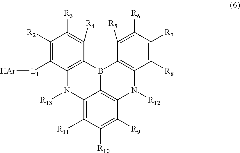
C12=C(N([R13])C3=C([R11])C([R10])=C([R9])C4=C3B1C1=C(N4[R12])C([R8])=C([R7])C([R6])=C1[R5])C([L1][Ar])=C([R2])C([R3])=C2[R4]
